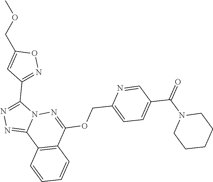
N1=C2N(C(C3=NOC(COC)=C3)=N1)N=C(OCC1=CC=C(C(N3CCCCC3)=O)C=N1)C1=C2C=CC=C1
